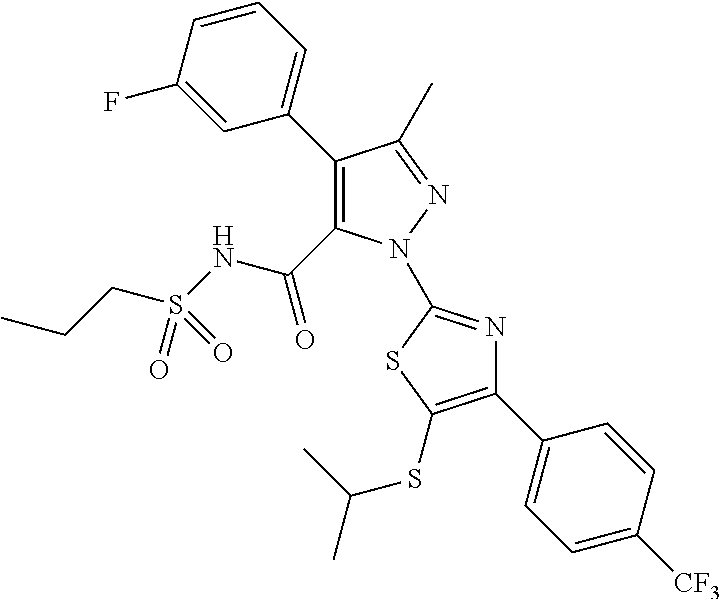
C1(C2=CC=CC(F)=C2)=C(C(NS(CCC)(=O)=O)=O)N(C2=NC(C3=CC=C([CF3])C=C3)=C(SC(C)C)S2)N=C1C
